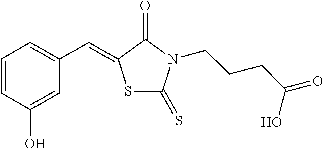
C1=C(O)C=CC=C1C=C1SC(=S)N(CCCC(=O)O)C1=O
